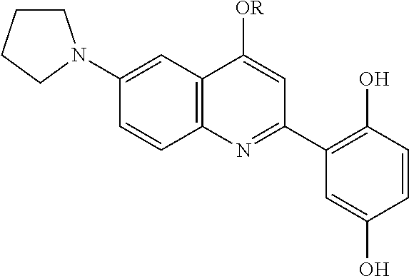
C12=C(C=C(N3CCCC3)C=C1)C([OR])=CC(C1=C(O)C=CC(O)=C1)=N2
